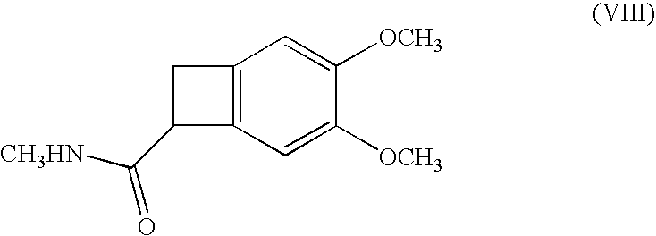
C12=C(C=C([OCH3])C([OCH3])=C1)C(C([CH3HN])=O)C2
